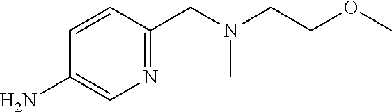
C1(N)=CN=C(CN(CCOC)C)C=C1
